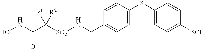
N(CC1=CC=C(SC2=CC=C([SCF3])C=C2)C=C1)[SO2]C(C(NO)=O)([R1])[R2]
